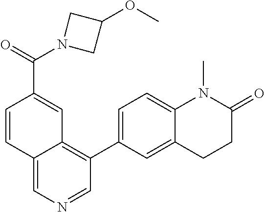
C1=CC2=CN=CC(C3=CC=C4C(=C3)CCC(=O)N4C)=C2C=C1C(N1CC(OC)C1)=O
